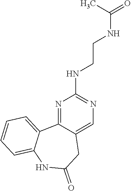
N1=C2C(=CN=C1NCCNC(=O)C)CC(=O)NC1=CC=CC=C21
